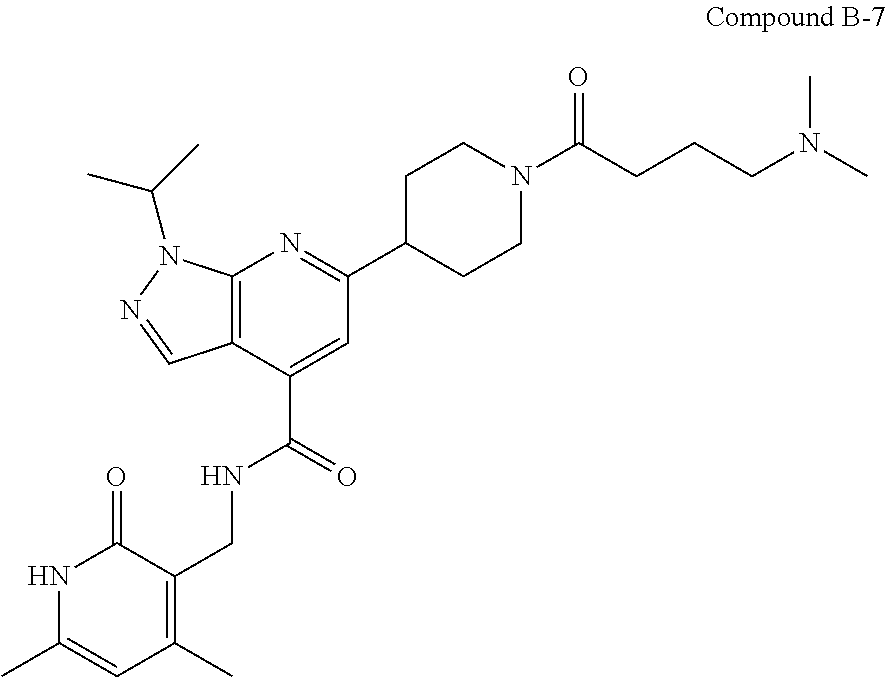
C12=C(C(C(=O)NCC3=C(C)C=C(C)NC3=O)=CC(C3CCN(C(CCCN(C)C)=O)CC3)=N1)C=NN2C(C)C
